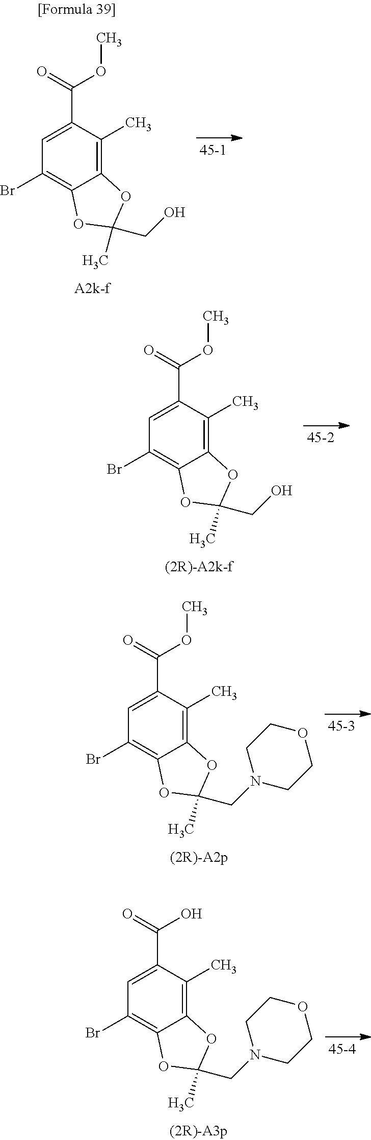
C1=C(C(=O)OC)C(C)=C2C(=C1Br)OC(CO)(C)O2.C1=C(C(=O)OC)C(C)=C2C(=C1Br)OC(CO)(C)O2.C1=C(C(=O)OC)C(C)=C2C(=C1Br)OC(CN1CCOCC1)(C)O2.C1=C(C(=O)O)C(C)=C2C(=C1Br)OC(CN1CCOCC1)(C)O2
